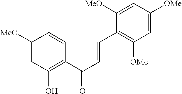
C1=C([OMe])C=C([MeO])C(C=CC(C2=C(O)C=C([MeO])C=C2)=O)=C1[OMe]
